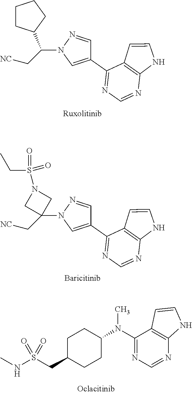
C1(C2=CN(C(C[NC])C3CCCC3)N=C2)=NC=NC2=C1C=CN2.C1(C2=CN(C3(C[NC])CN(S(=O)(=O)CC)C3)N=C2)=NC=NC2=C1C=CN2.C1(N(C)C2CCC(CS(=O)(NC)=O)CC2)=NC=NC2=C1C=CN2
